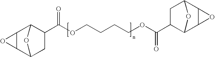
C12C(O1)C1C(C(OCCCCOC(C3C4C5C(C(C3)O4)O5)=O)=O)CC2O1
